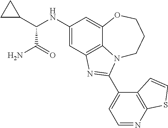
C1(NC(C2CC2)C(N)=O)=CC2=C3C(=C1)OCCCN3C(C1=CC=NC3=C1C=CS3)=N2
